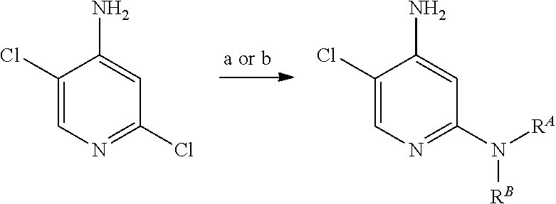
C1(Cl)=CN=C(Cl)C=C1N.C1(Cl)=CN=C(N([RA])[RB])C=C1N
